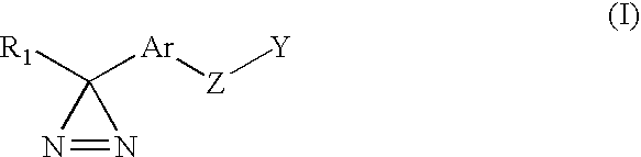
[R1]C1([Ar][Z][Y])N=N1
